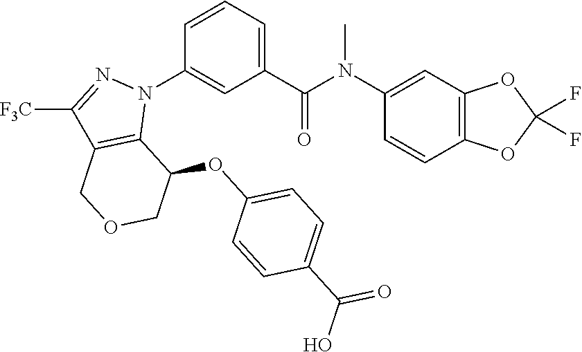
C1(N(C(C2=CC=CC(N3C4=C(C([F3C])=N3)COCC4OC3=CC=C(C(=O)O)C=C3)=C2)=O)C)=CC2=C(C=C1)OC(F)(F)O2
